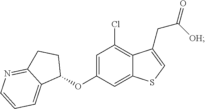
C1=C(OC2CCC3=NC=CC=C23)C=C2C(=C1Cl)C(CC([OH])=O)=CS2
